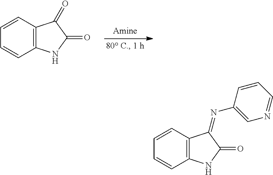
C1=CC2=C(C=C1)NC(=O)C2=O.C1=CC2=C(C=C1)NC(=O)C2=NC1=CN=CC=C1
